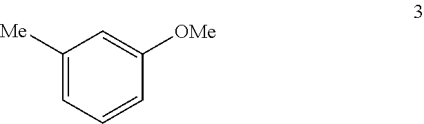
C1([Me])=CC=CC([OMe])=C1
